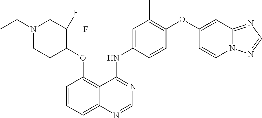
N1(CC)CCC(OC2=C3C(=CC=C2)N=CN=C3NC2=CC(C)=C(OC3=CC4=NC=NN4C=C3)C=C2)C(F)(F)C1
